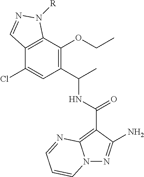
N12N=C(N)C(C(=O)NC(C)C3=C(OCC)C4=C(C(Cl)=C3)C=NN4[R])=C1N=CC=C2
